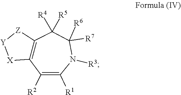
C12=C(C([R2])=C([R1])N([R3])C([R7])([R6])C1([R5])[R4])[X][Y][Z]2
